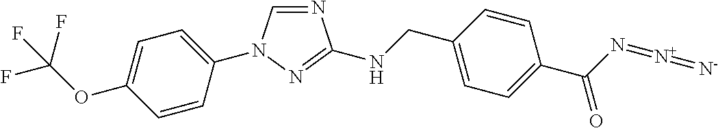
N1=CN(C2=CC=C(OC(F)(F)F)C=C2)N=C1NCC1=CC=C(C(N=[N+]=[N-])=O)C=C1
